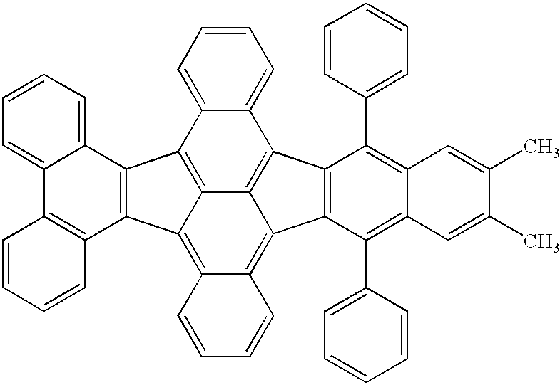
C12=CC=CC=C1C1=C3C(=C4C(=C5C3=C2C2=C5C(C3=CC=CC=C3)=C3C(=C2C2=CC=CC=C2)C=C(C)C(C)=C3)C=CC=C4)C2=C1C1=CC=CC=C1C1=C2C=CC=C1
